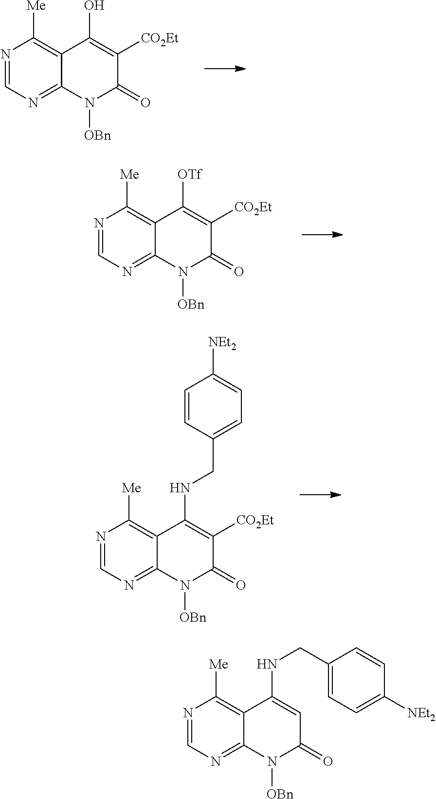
N1=CN=C2C(=C1[Me])C(O)=C([CO2Et])C(=O)N2[OBn].N1=CN=C2C(=C1[Me])C([OTf])=C([CO2Et])C(=O)N2[OBn].N1=CN=C2C(=C1[Me])C(NCC1=CC=C([NEt2])C=C1)=C([CO2Et])C(=O)N2[OBn].N1=CN=C2C(=C1[Me])C(NCC1=CC=C([NEt2])C=C1)=CC(=O)N2[OBn]
